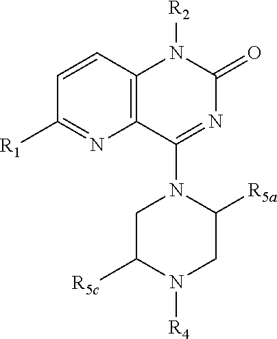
C1=CC2=C(N=C1[R1])C(N1CC([R5c])N([R4])CC1[R5a])=NC(=O)N2[R2]
